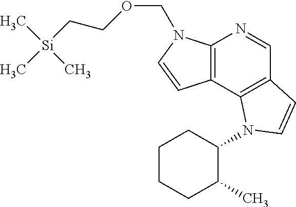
[Si](CCOCN1C2=C(C=C1)C1=C(C=N2)C=CN1C1CCCCC1C)(C)(C)C
